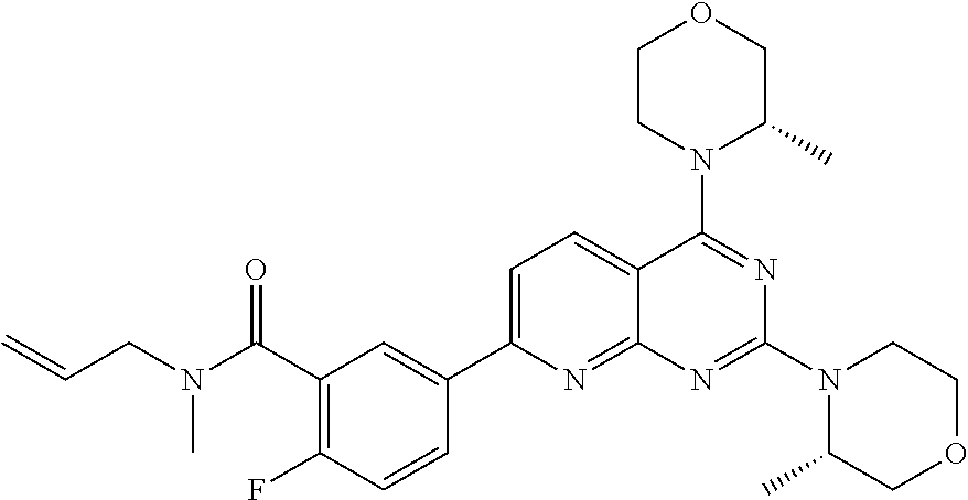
C1(C(=O)N(C)CC=C)=C(F)C=CC(C2=CC=C3C(=N2)N=C(N2C(C)COCC2)N=C3N2C(C)COCC2)=C1
